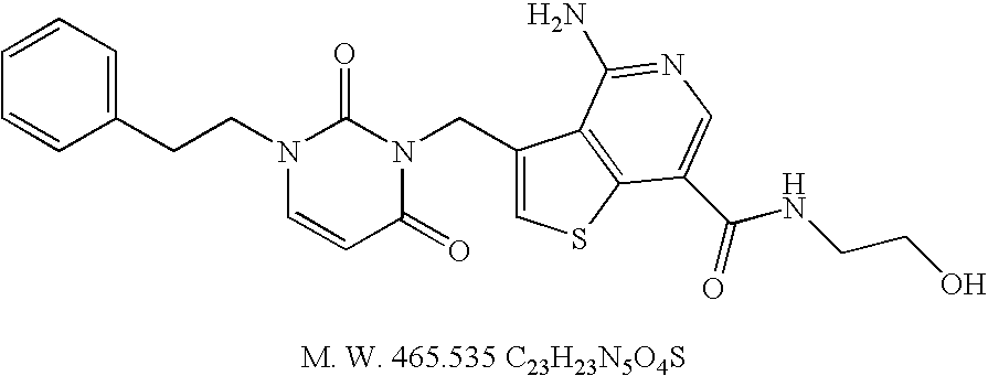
C1=CC=C(CCN2C=CC(=O)N(CC3=CSC4=C3C(N)=NC=C4C(NCCO)=O)C2=O)C=C1
